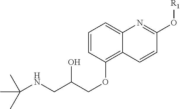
C(NCC(COC1=C2C(=CC=C1)N=C(O[R1])C=C2)O)(C)(C)C
